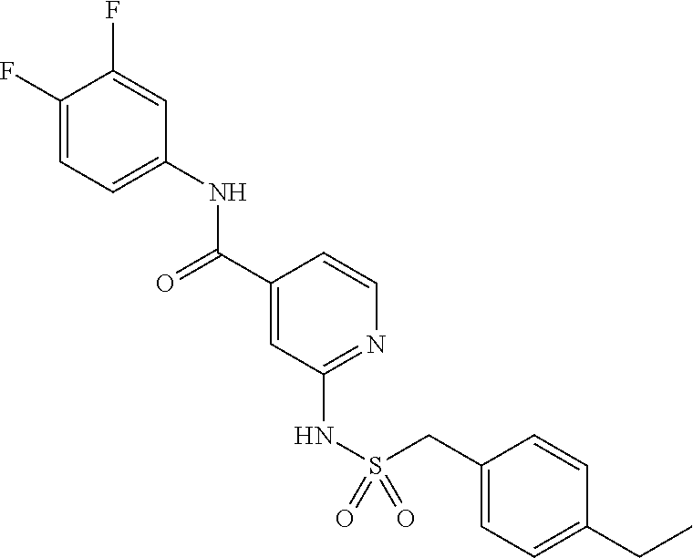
C1(F)=CC=C(NC(C2=CC(NS(=O)(CC3=CC=C(CC)C=C3)=O)=NC=C2)=O)C=C1F
